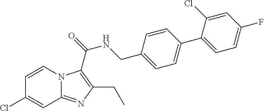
C1(Cl)=CC2=NC(CC)=C(C(NCC3=CC=C(C4=CC=C(F)C=C4Cl)C=C3)=O)N2C=C1
